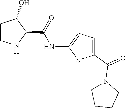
C1CNC(C(=O)NC2=CC=C(C(=O)N3CCCC3)S2)C1O
